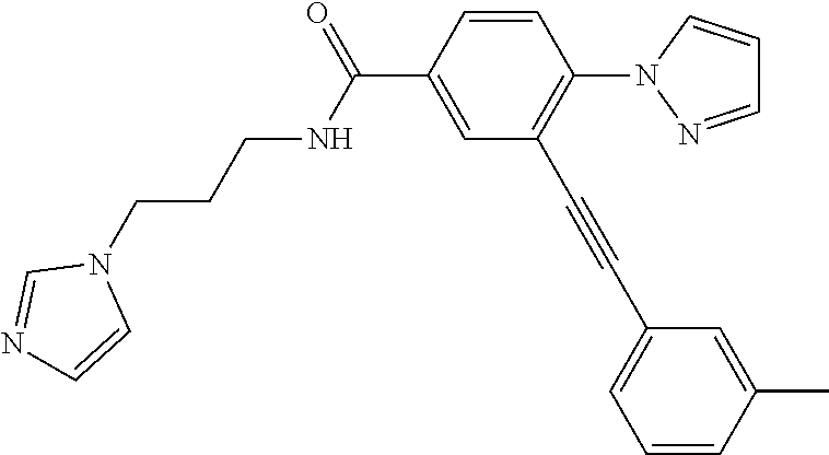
C1=CC(C(=O)NCCCN2C=NC=C2)=CC(C#CC2=CC=CC(C)=C2)=C1N1N=CC=C1
